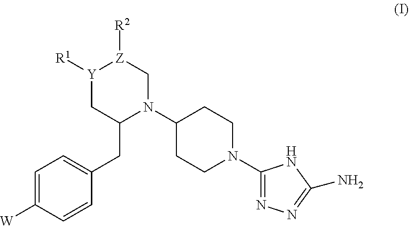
C1(N2CCC(N3C(CC4=CC=C([W])C=C4)C[Y]([R1])[Z]([R2])C3)CC2)=NN=C(N)N1
